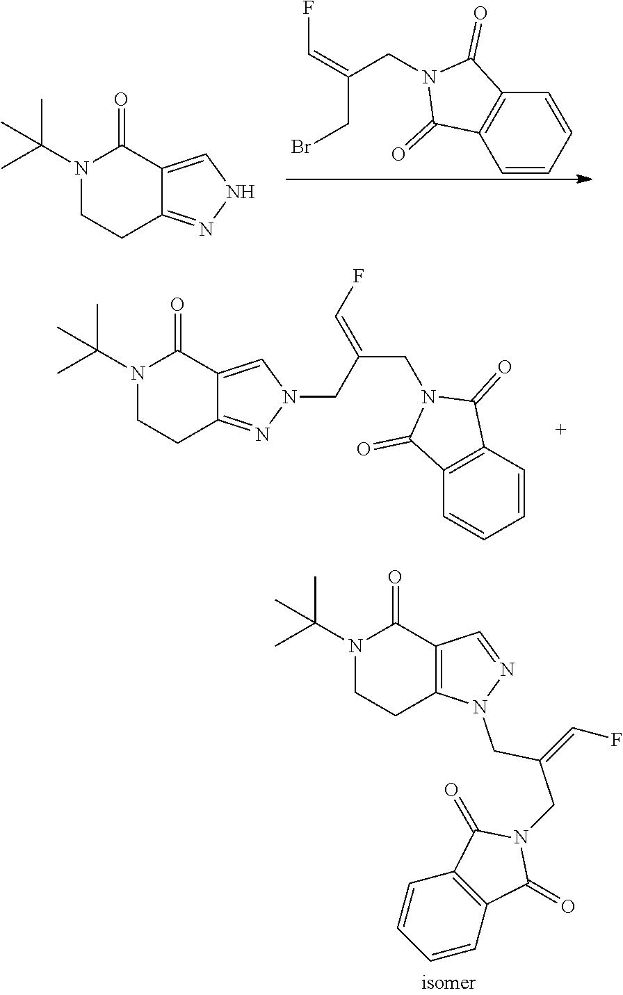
C12=C(C(=O)N(CC(=CF)CN3N=CC4=C3CCN(C(C)(C)C)C4=O)C1=O)C=CC=C2.C12=C(C(=O)N(CC(CBr)=CF)C1=O)C=CC=C2.N1C=C2C(=N1)CCN(C(C)(C)C)C2=O.C1=CC=CC2=C1C(=O)N(CC(=CF)CN1N=C3C(=C1)C(=O)N(C(C)(C)C)CC3)C2=O
